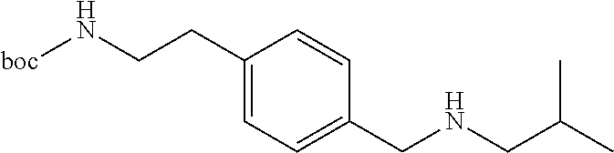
C1(CCN[boc])=CC=C(CNCC(C)C)C=C1
